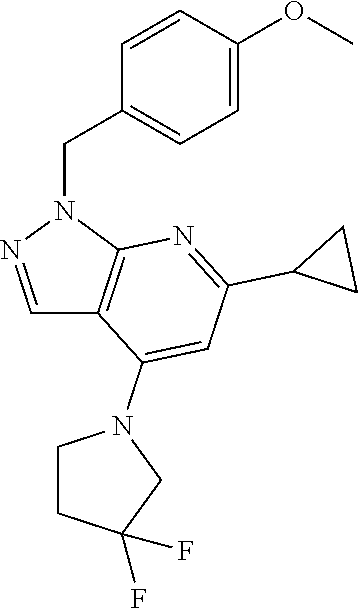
C1=CC(OC)=CC=C1CN1N=CC2=C1N=C(C1CC1)C=C2N1CCC(F)(F)C1
